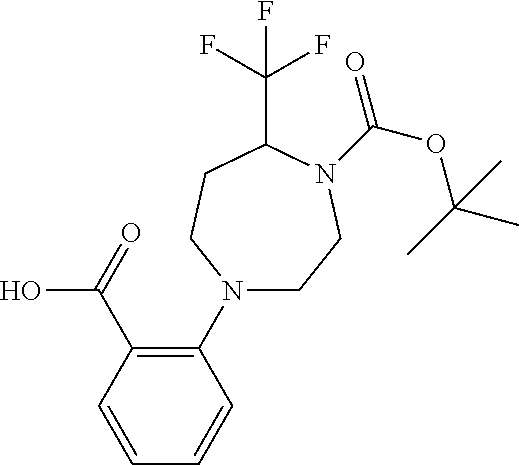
C1(N2CCN(C(OC(C)(C)C)=O)C(C(F)(F)F)CC2)=C(C(=O)O)C=CC=C1
